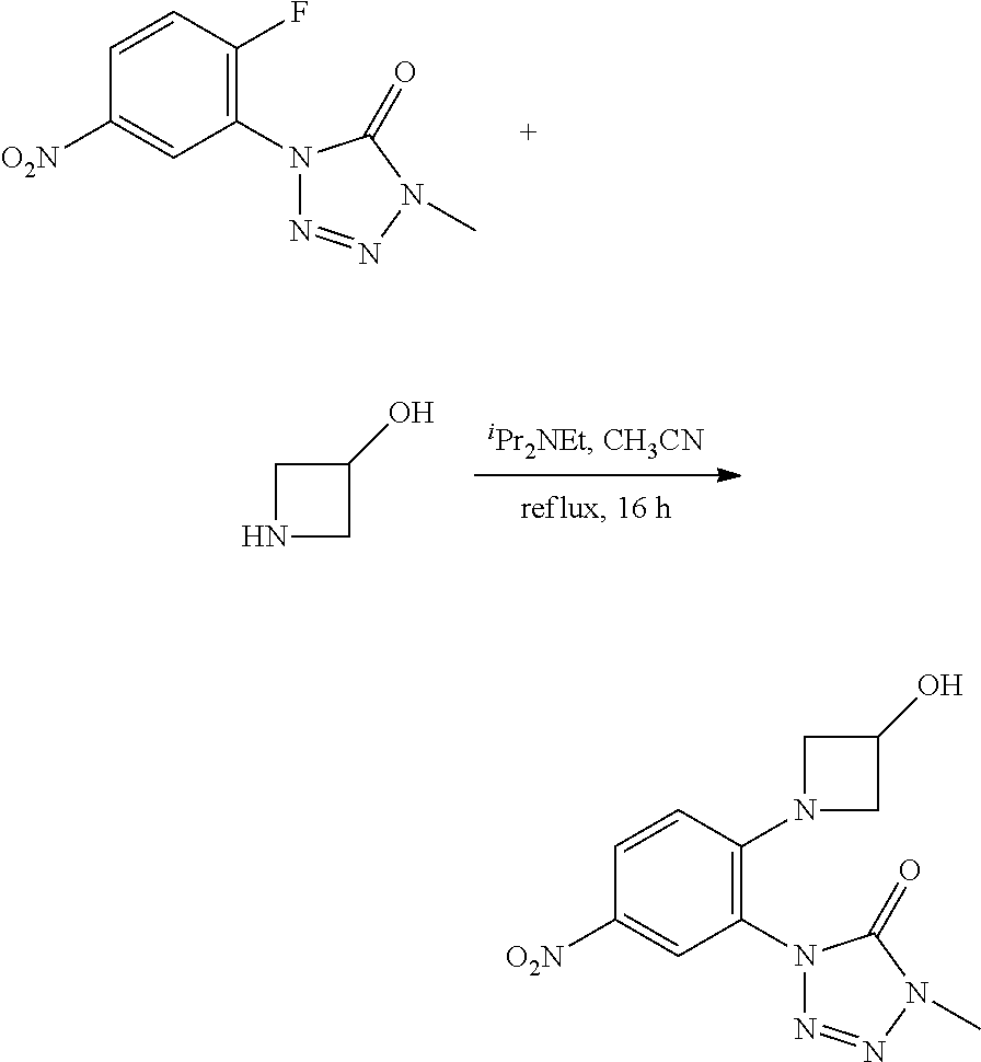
N1CC(O)C1.C1([O2N])=CC(N2N=NN(C)C2=O)=C(F)C=C1.C1([O2N])=CC(N2N=NN(C)C2=O)=C(N2CC(O)C2)C=C1
